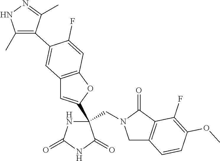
C(C1(C2=CC3=C(O2)C=C(F)C(C2=C(C)NN=C2C)=C3)NC(=O)NC1=O)N1CC2=C(C1=O)C(F)=C(OC)C=C2
